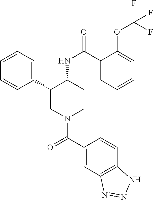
C1=CC=C(C2CN(C(C3=CC4=C(C=C3)NN=N4)=O)CCC2NC(=O)C2=CC=CC=C2OC(F)(F)F)C=C1
